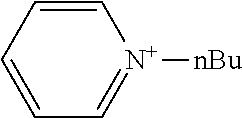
C1=CC=CC=[N+]1[nBu]
